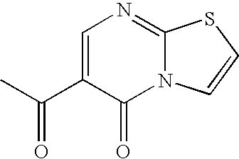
C1=C(C(C)=O)C(=O)N2C(=N1)SC=C2
